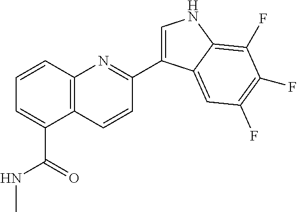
C1=CC2=C(C(C(NC)=O)=C1)C=CC(C1=CNC3=C(F)C(F)=C(F)C=C13)=N2
